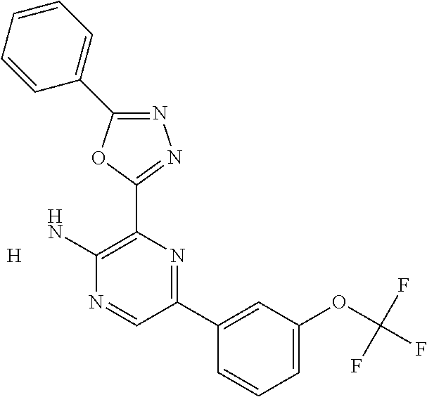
N1=C(C2=CC=CC=C2)OC(C2=C(N)N=CC(C3=CC(OC(F)(F)F)=CC=C3)=N2)=N1.[H]
